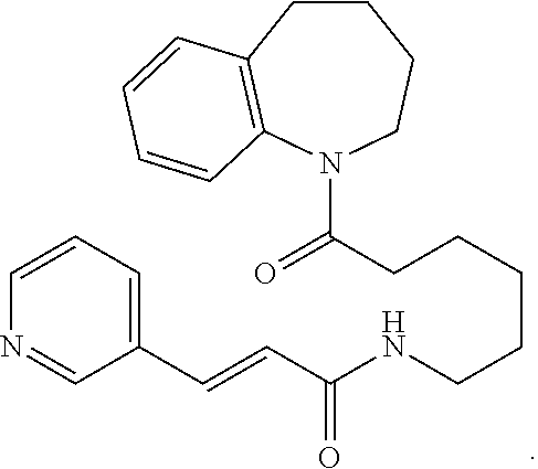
C1CC2=C(N(C(CCCCCNC(C=CC3=CC=CN=C3)=O)=O)CC1)C=CC=C2
